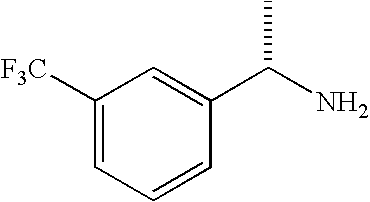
C1([F3C])=CC=CC(C(N)C)=C1
